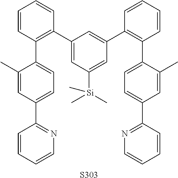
C1=CC=CN=C1C1=CC=C(C2=C(C3=CC([Si](C)(C)C)=CC(C4=C(C5=CC=C(C6=NC=CC=C6)C=C5C)C=CC=C4)=C3)C=CC=C2)C(C)=C1.[S303]
